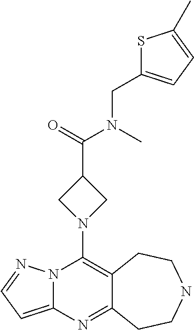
N12C(=CC=N1)N=C1C(=C2N2CC(C(=O)N(C)CC3=CC=C(C)S3)C2)CCNCC1
